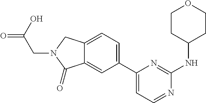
C12=CC(C3=CC=NC(NC4CCOCC4)=N3)=CC=C1CN(CC(=O)O)C2=O
